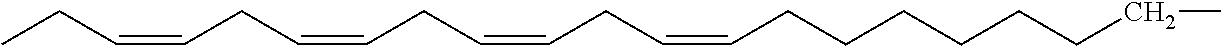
CCC=CCC=CCC=CCC=CCCCCCCCC
